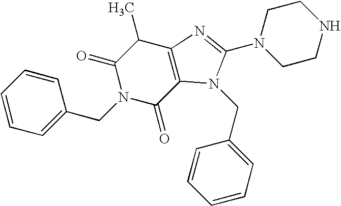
C1=CC=C(CN2C(=O)C3=C(C(C)C2=O)N=C(N2CCNCC2)N3CC2=CC=CC=C2)C=C1
